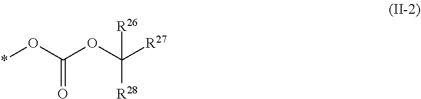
C(=O)(O*)OC([R27])([R28])[R26]
